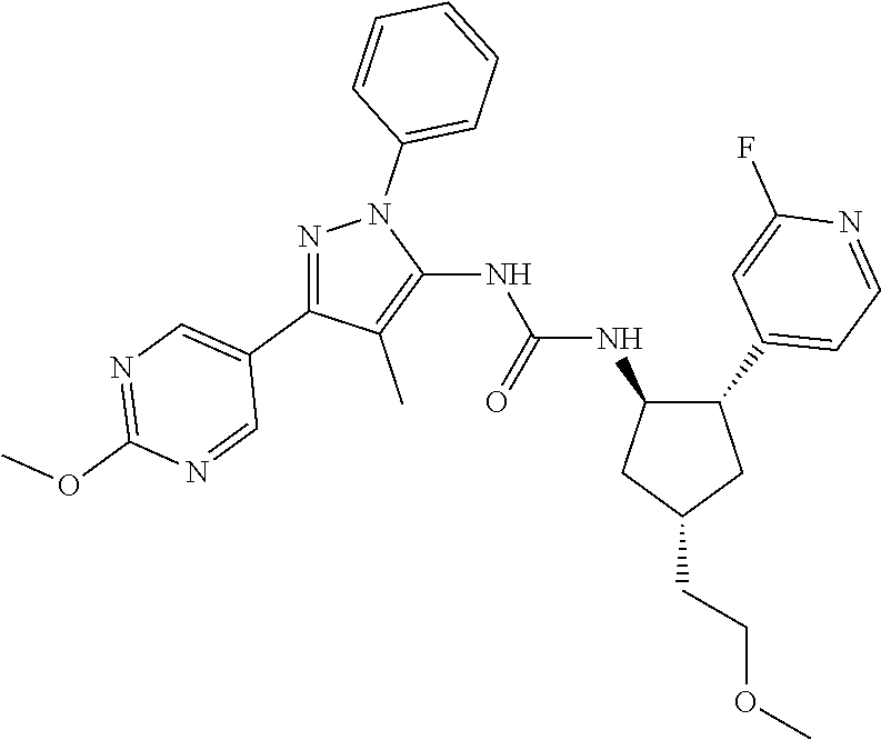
N1=C(C2=CN=C(OC)N=C2)C(C)=C(NC(NC2C(C3=CC=NC(F)=C3)CC(CCOC)C2)=O)N1C1=CC=CC=C1
